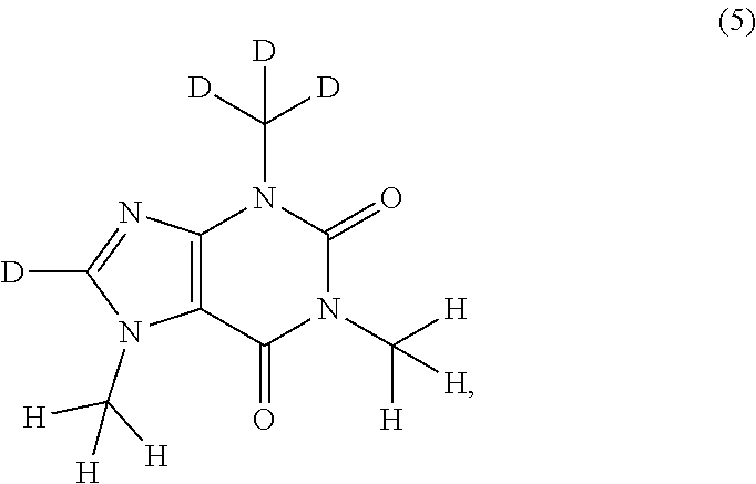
C12=C(C(=O)N(C([H])([H])[H])C(=O)N1C([D])([D])[D])N(C([H])([H])[H])C([D])=N2
